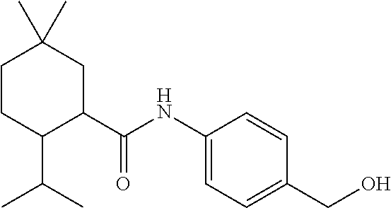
C1CC(C(C)C)C(C(NC2=CC=C(CO)C=C2)=O)CC1(C)C
